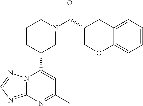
N12C(=NC=N1)N=C(C)C=C2C1CN(C(=O)C2COC3=CC=CC=C3C2)CCC1
